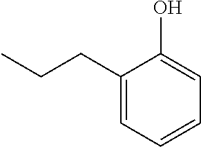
C1(CCC)=CC=CC=C1O
